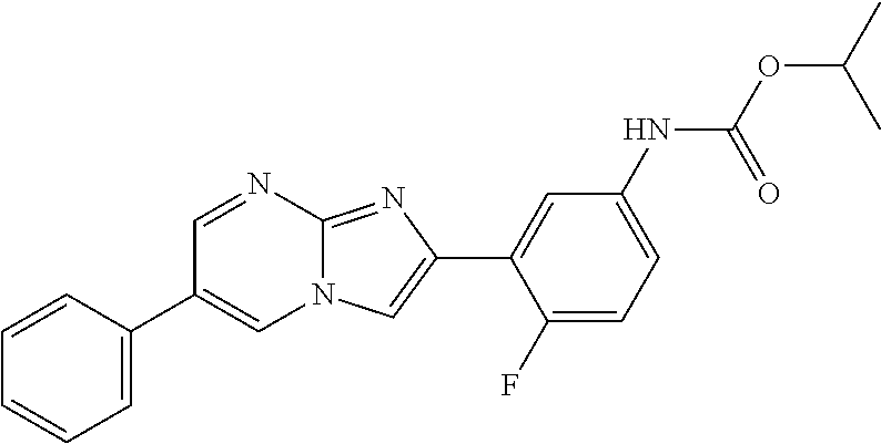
C1=NC2=NC(C3=CC(NC(OC(C)C)=O)=CC=C3F)=CN2C=C1C1=CC=CC=C1
